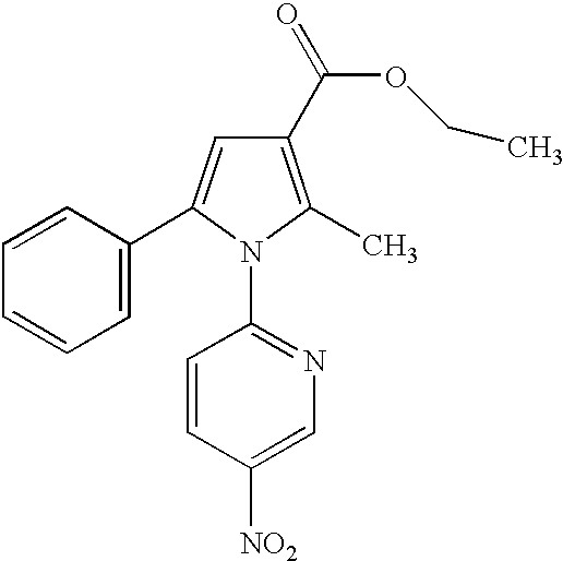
C1=C(C2=CC=CC=C2)N(C2=NC=C([NO2])C=C2)C(C)=C1C(OCC)=O
